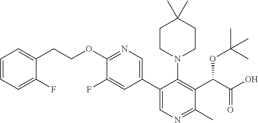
C1=CC=C(F)C(CCOC2=NC=C(C3=CN=C(C)C(C(C(O)=O)OC(C)(C)C)=C3N3CCC(C)(C)CC3)C=C2F)=C1
